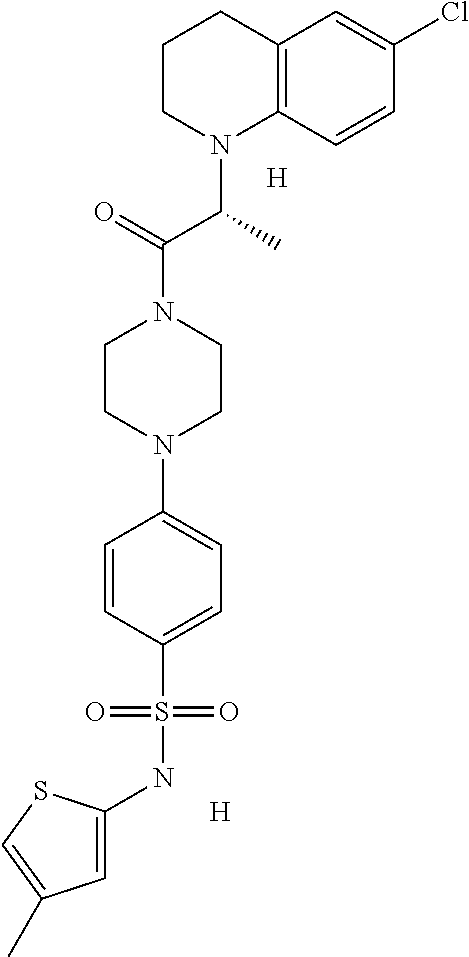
C12=C(C=CC(Cl)=C1)N(C(C(N1CCN(C3=CC=C(S(NC4=CC(C)=CS4)(=O)=O)C=C3)CC1)=O)C)CCC2.[H].[H]
